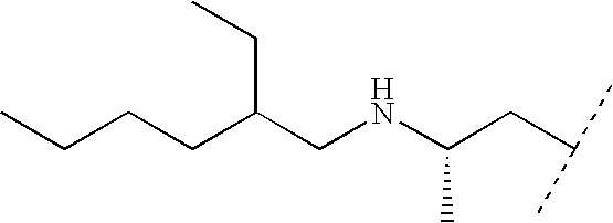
C(C(CNC(CC(C)C)C)CC)CCC
